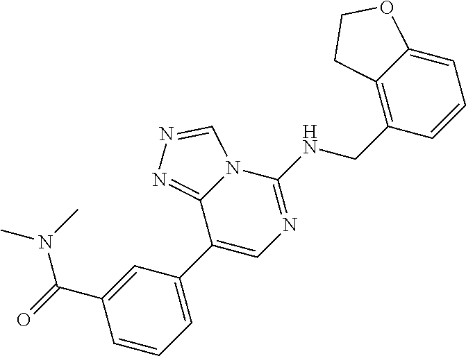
C1(C2=CN=C(NCC3=C4C(=CC=C3)OCC4)N3C2=NN=C3)=CC=CC(C(N(C)C)=O)=C1
